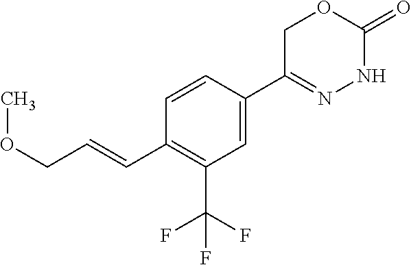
O1CC(C2=CC(C(F)(F)F)=C(C=CCOC)C=C2)=NNC1=O
